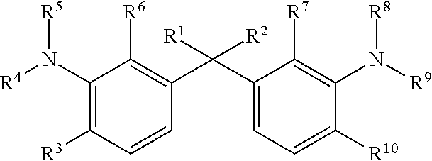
C1(N([R4])[R5])=C([R3])C=CC(C(C2=CC=C([R10])C(N([R9])[R8])=C2[R7])([R1])[R2])=C1[R6]
